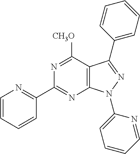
C1(C2=NC=CC=C2)=NC2=C(C([CH3O])=N1)C(C1=CC=CC=C1)=NN2C1=CC=CC=N1
